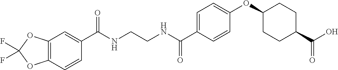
C(NCCNC(C1=CC=C(OC2CCC(C(O)=O)CC2)C=C1)=O)(=O)C1=CC2=C(C=C1)OC(F)(F)O2
